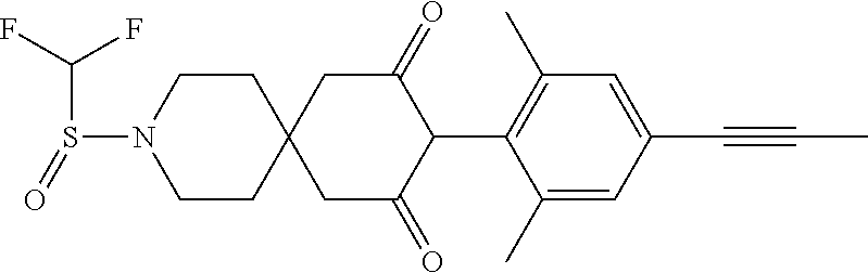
C1CN(S(=O)C(F)F)CCC12CC(=O)C(C1=C(C)C=C(C#CC)C=C1C)C(=O)C2
